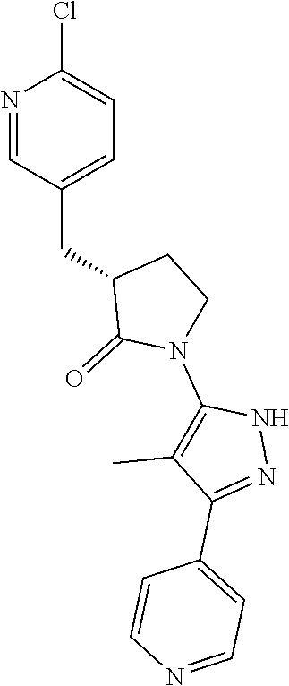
N1=CC(CC2C(=O)N(C3=C(C)C(C4=CC=NC=C4)=NN3)CC2)=CC=C1Cl
